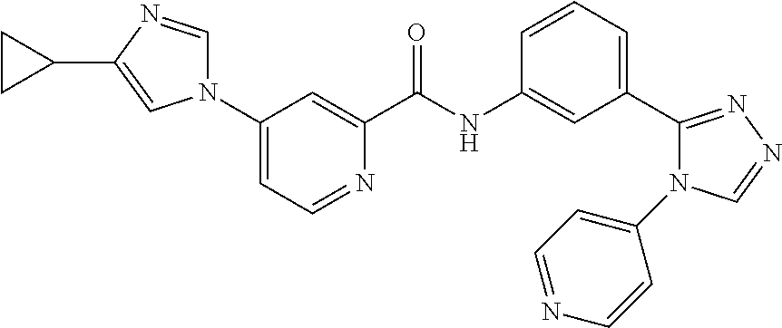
N1(C2=CC=NC(C(NC3=CC(C4=NN=CN4C4=CC=NC=C4)=CC=C3)=O)=C2)C=NC(C2CC2)=C1
